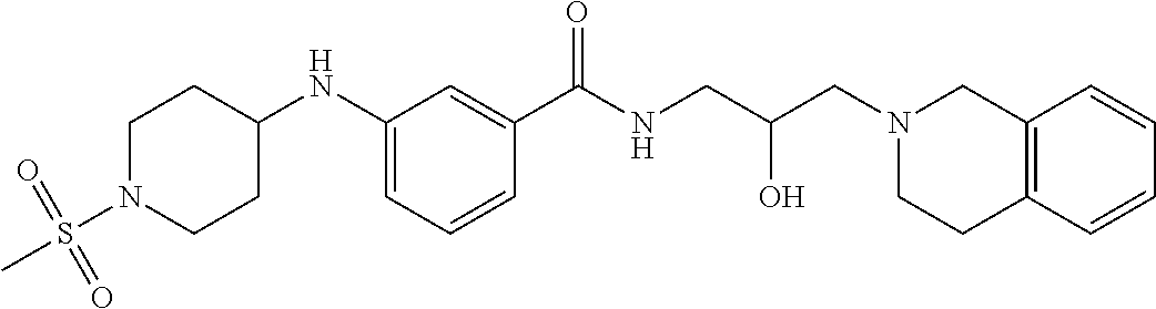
C1(NC2CCN(S(C)(=O)=O)CC2)=CC=CC(C(NCC(CN2CC3=C(CC2)C=CC=C3)O)=O)=C1
